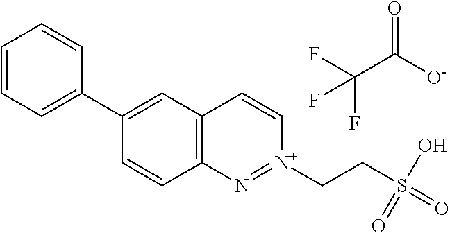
C12=C(C=C(C3=CC=CC=C3)C=C1)C=C[N+](CCS(=O)(O)=O)=N2.O=C(C(F)(F)F)[O-]
